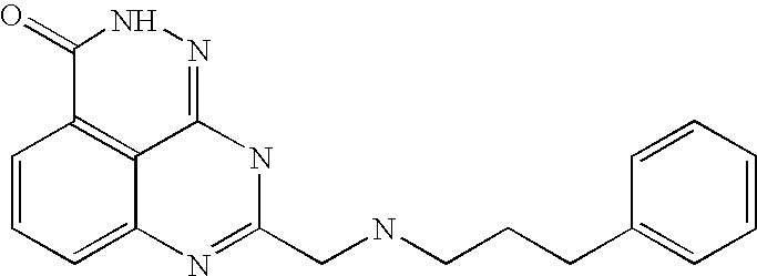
C1=CC=C2C3=C1C(=O)NN=C3NC(CNCCCC1=CC=CC=C1)=N2
